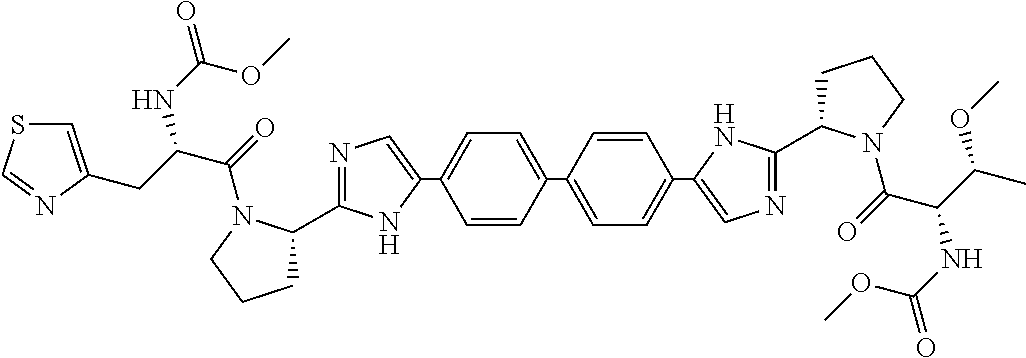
C1=CC(C2=CC=C(C3=CN=C(C4CCCN4C(=O)C(CC4=CSC=N4)NC(=O)OC)N3)C=C2)=CC=C1C1=CN=C(C2CCCN2C(=O)C(C(C)OC)NC(OC)=O)N1
